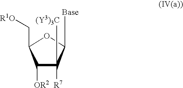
C1([OR2])C([(Y3)3C])([R7])C([Base])OC1C[R1O]
